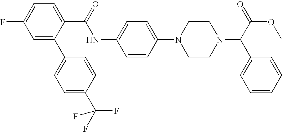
N1(C2=CC=C(NC(C3=CC=C(F)C=C3C3=CC=C(C(F)(F)F)C=C3)=O)C=C2)CCN(C(C(OC)=O)C2=CC=CC=C2)CC1
